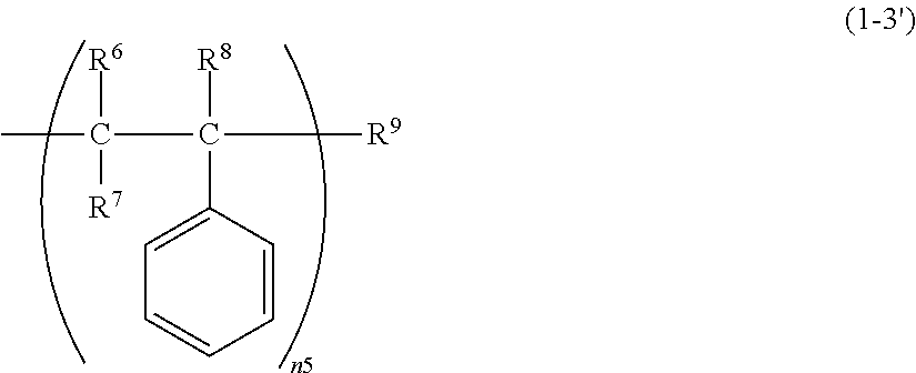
CC([R6])(C([R9])([R8])C1=CC=CC=C1)[R7]
